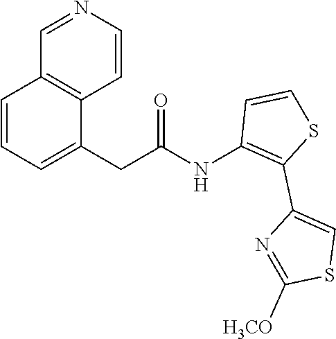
C1=CN=CC2=C1C(CC(NC1=C(C3=CSC([H3CO])=N3)SC=C1)=O)=CC=C2
